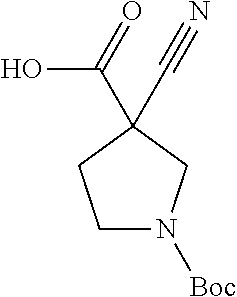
C1N([Boc])CC(C(O)=O)(C#N)C1
